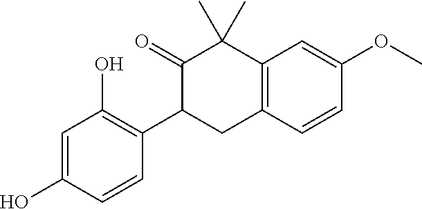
C12=C(C=CC(OC)=C1)CC(C1=C(O)C=C(O)C=C1)C(=O)C2(C)C
